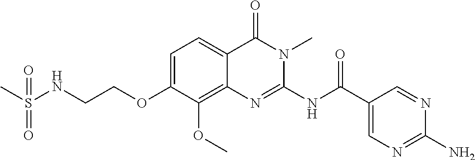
N(C(C1=CN=C(N)N=C1)=O)C1=NC2=C(OC)C(OCCNS(=O)(C)=O)=CC=C2C(=O)N1C
